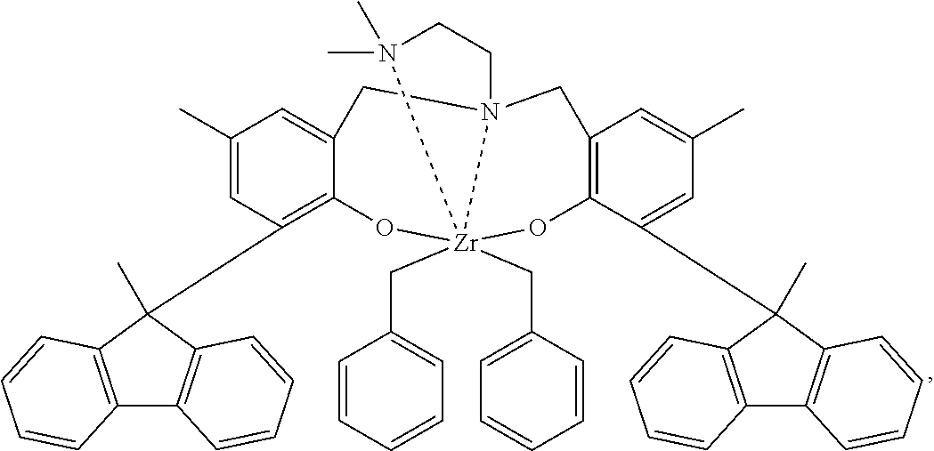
C12=C(C(C)(C3=C4C(=CC(C)=C3)CN35[Zr](CC6=CC=CC=C6)(CC6=CC=CC=C6)(O4)(OC4=C(C=C(C)C=C4C4(C)C6=C(C7=C4C=CC=C7)C=CC=C6)C3)N(C)(C)CC5)C3=C1C=CC=C3)C=CC=C2
